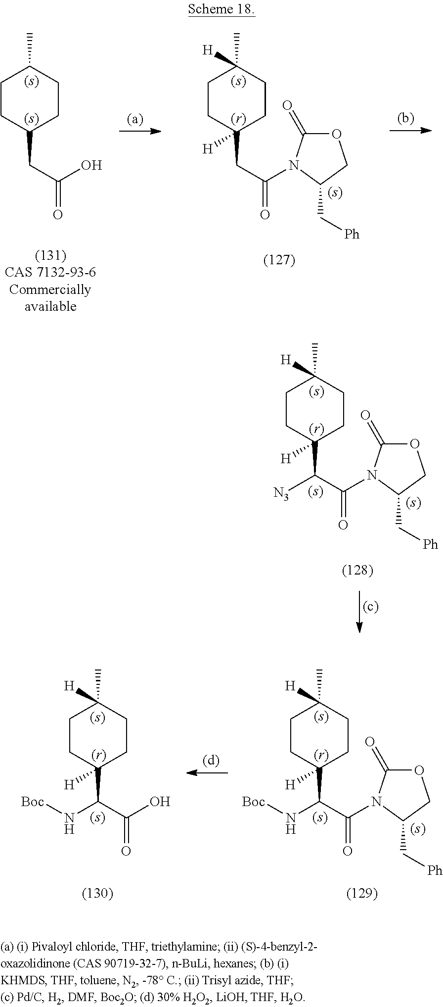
C1CC(CC(O)=O)CCC1C.C1(CC(=O)N2C(=O)OCC2C[Ph])([H])CCC(C)([H])CC1.C1(C(C(=O)N2C(=O)OCC2C[Ph])[N3])([H])CCC(C)([H])CC1.C1(C(C(=O)N2C(=O)OCC2C[Ph])N[Boc])([H])CCC(C)([H])CC1.C1(C(C(=O)O)N[Boc])([H])CCC(C)([H])CC1
